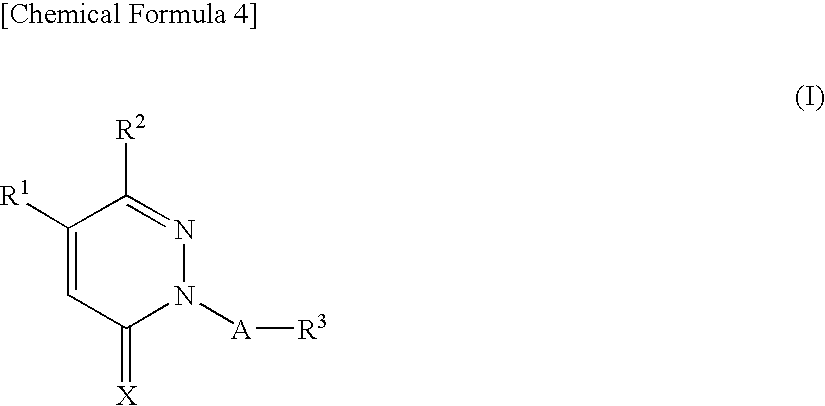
C1([R1])=CC(=[X])N([A][R3])N=C1[R2]
